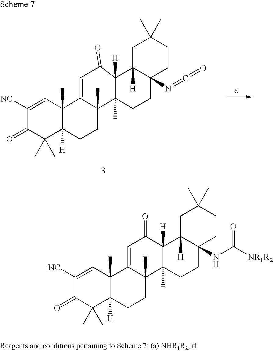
C1([NC])=CC2(C)C([H])(C(C)(C)C1=O)CCC1(C)C2=CC(=O)C2([H])C1(C)CCC1(N=C=O)C2([H])CC(C)(C)CC1.C1([NC])=CC2(C)C([H])(C(C)(C)C1=O)CCC1(C)C2=CC(=O)C2([H])C1(C)CCC1(NC([NR1R2])=O)C2([H])CC(C)(C)CC1
